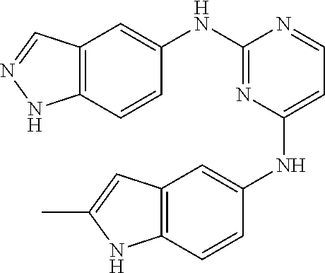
C12=C(C=CC(NC3=NC(NC4=CC5=C(C=C4)NC(C)=C5)=CC=N3)=C1)NN=C2
